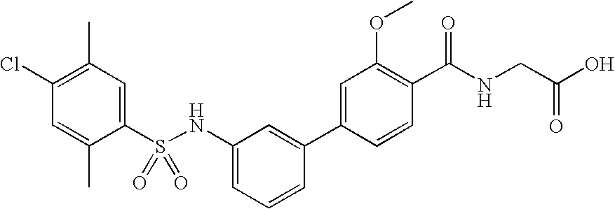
C1(C)=C(Cl)C=C(C)C(S(NC2=CC=CC(C3=CC(OC)=C(C(NCC(O)=O)=O)C=C3)=C2)(=O)=O)=C1
